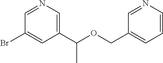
C1=NC=C(C(C)OCC2=CC=CN=C2)C=C1Br
